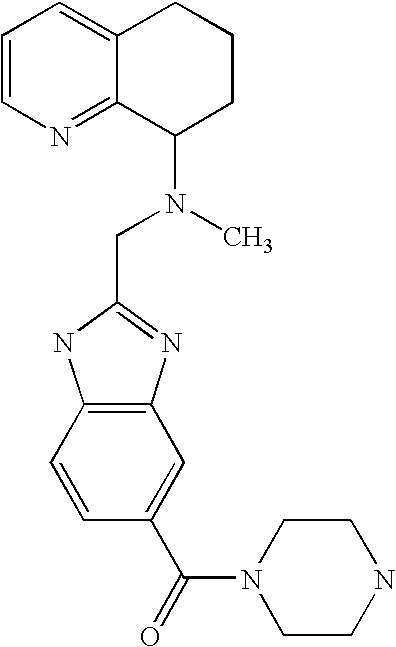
C1=CN=C2C(=C1)CCCC2N(C)CC1=NC2=C(N1)C=CC(C(=O)N1CCNCC1)=C2
